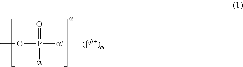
COP([a])(=O)[a].[(bb+)m]
